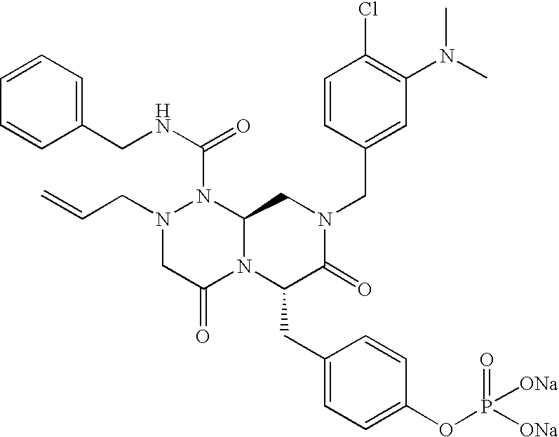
N(C(=O)N1N(CC=C)CC(=O)N2C1CN(CC1=CC(N(C)C)=C(Cl)C=C1)C(=O)C2CC1=CC=C(OP([ONa])(=O)[ONa])C=C1)CC1=CC=CC=C1
